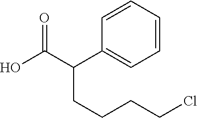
C1=CC=CC(C(C(O)=O)CCCCCl)=C1
